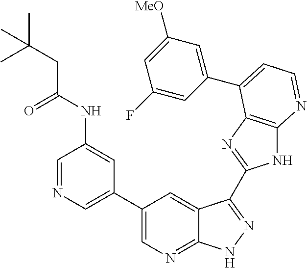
C1(C2=CN=CC(NC(CC(C)(C)C)=O)=C2)=CN=C2C(=C1)C(C1=NC3=C(N1)N=CC=C3C1=CC([MeO])=CC(F)=C1)=NN2
